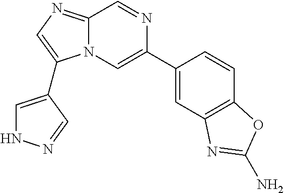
C1(C2=CN3C(=NC=C3C3=CNN=C3)C=N2)=CC2=C(C=C1)OC(N)=N2
